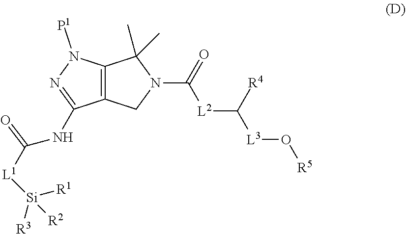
C12=C(N([P1])N=C1NC([L1][Si]([R2])([R1])[R3])=O)C(C)(C)N(C(=O)[L2]C([L3]O[R5])[R4])C2
